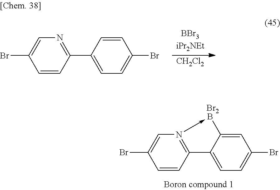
C12=N(->BC3=CC(Br)=CC=C13)C=C(Br)C=C2.[Br2].[CH2Cl2].C1(C2=CC=C(Br)C=C2)=NC=C(Br)C=C1
